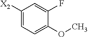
C1([X2])=CC=C(OC)C(F)=C1
